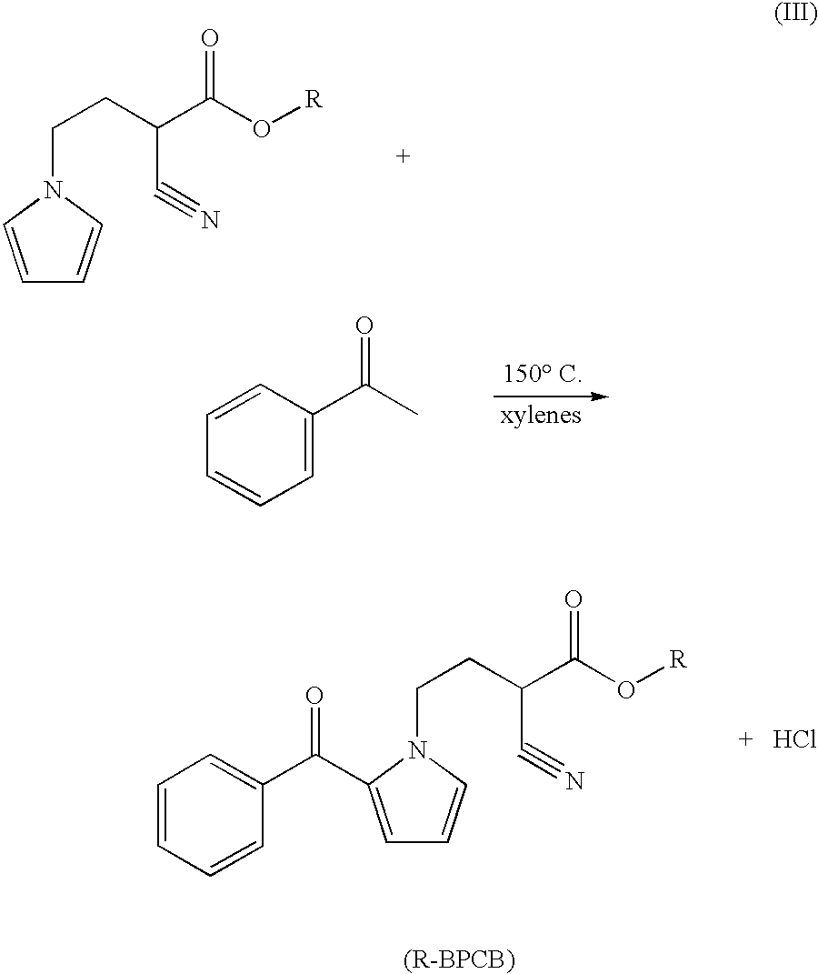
C1=CN(CCC(C(O[R])=O)C#N)C=C1.C1=C(C(C)=O)C=CC=C1.C1=C(C(C2=CC=CC=C2)=O)N(CCC(C(O[R])=O)C#N)C=C1
